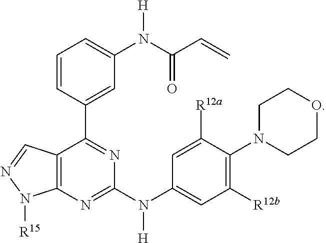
C1([R12b])=C(N2CCOCC2)C([R12a])=CC(N(C2=NC3=C(C(C4=CC(N([H])C(=O)C=C)=CC=C4)=N2)C=NN3[R15])[H])=C1
